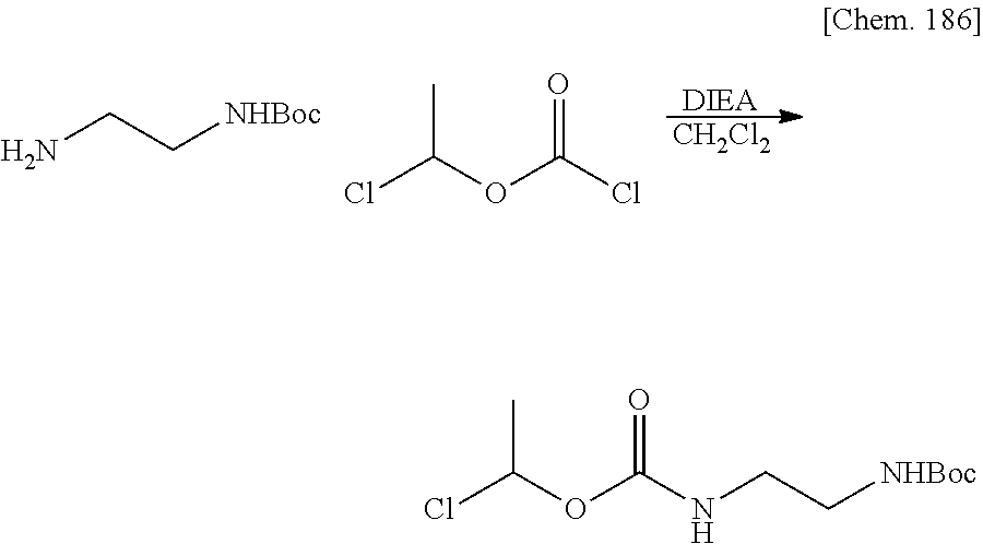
[CH2Cl2].[DIEA].NCC[NHBoc].ClC(OC(Cl)=O)C.ClC(OC(NCC[NHBoc])=O)C
